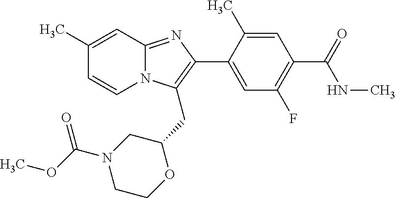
C1(C)=CC2=NC(C3=CC(F)=C(C(=O)NC)C=C3C)=C(CC3OCCN(C(OC)=O)C3)N2C=C1
